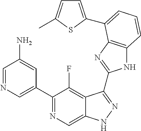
C1=NC=C(C2=NC=C3C(=C2F)C(C2=NC4=C(N2)C=CC=C4C2=CC=C(C)S2)=NN3)C=C1N
